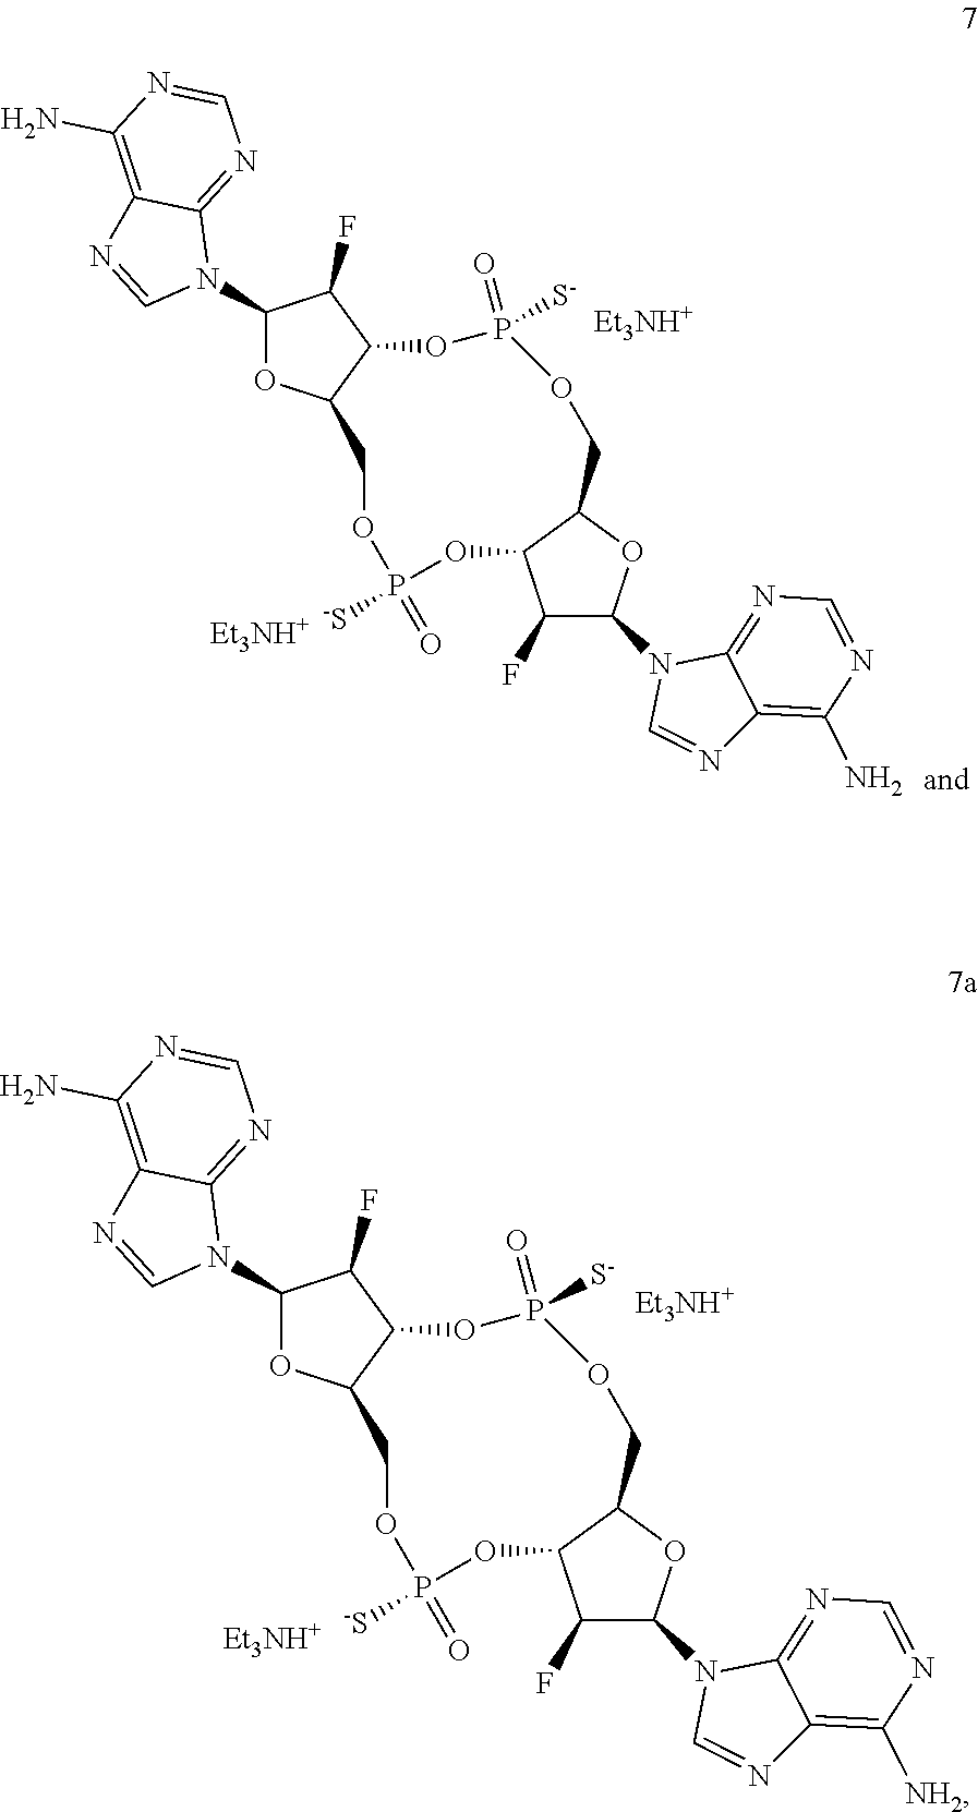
C1(N2C3=NC=NC(N)=C3N=C2)OC2C(C1F)OP([S-])(=O)OCC1OC(N3C=NC4=C([NH2])N=CN=C34)C(F)C1OP([-S])(=O)OC2.[Et3NH+].[Et3NH+].C1(N2C3=NC=NC(N)=C3N=C2)OC2C(C1F)OP([S-])(=O)OCC1OC(N3C=NC4=C(N)N=CN=C34)C(F)C1OP([-S])(=O)OC2.[Et3NH+].[Et3NH+]
